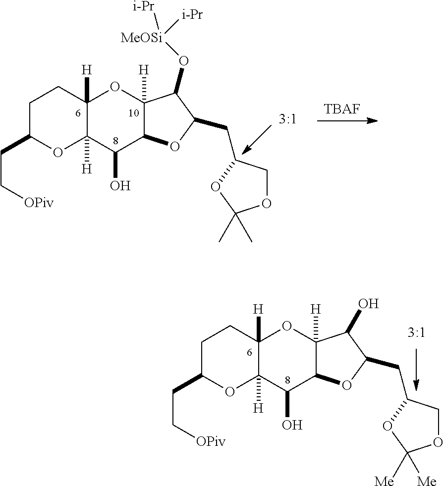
C(CC1OC2([H])C([H])(CC1)OC1([H])C(C2O)OC(CC2COC([Me])([Me])O2)C1O)[OPiv].[TBAF].C(CC1OC2([H])C([H])(CC1)OC1([H])C(C2O)OC(CC2COC(C)(C)O2)C1O[MeOSi]([i-Pr])[i-Pr])[OPiv]
